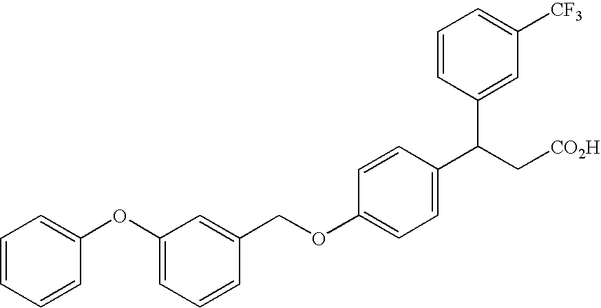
C1=CC=CC(OC2=CC=CC(COC3=CC=C(C(C[CO2H])C4=CC([CF3])=CC=C4)C=C3)=C2)=C1
